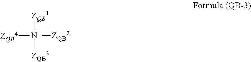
[ZQB1][N+]([ZQB2])([ZQB3])[ZQB4]
